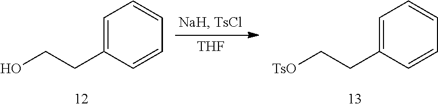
OCCC1=CC=CC=C1.[THF].[TsO]CCC1=CC=CC=C1
